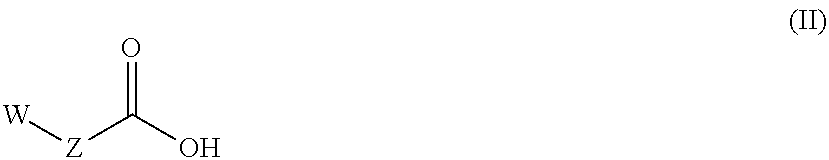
[W][Z]C(O)=O
